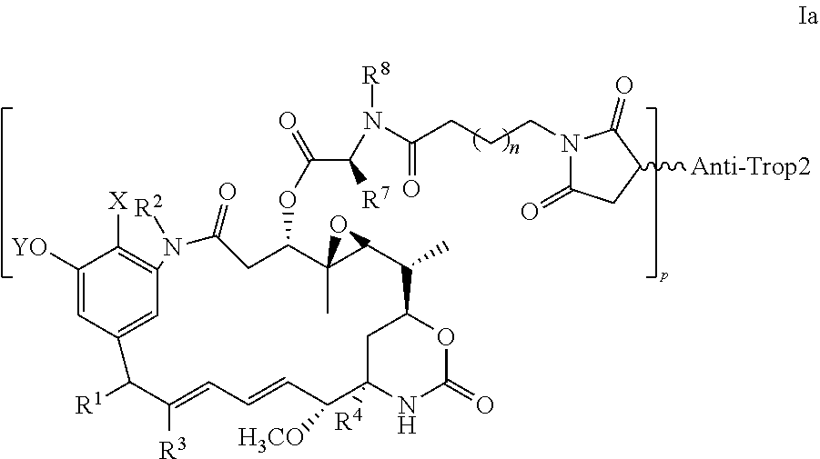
C1([YO])=CC2=CC(=C1[X])N([R2])C(=O)CC(OC(=O)C(N([R8])C(CCCN1C(=O)CC([Anti-Trop2])C1=O)=O)[R7])C1(C)C(C(C)C3CC([R4])(C([H3CO])C=CC=C([R3])C2[R1])NC(=O)O3)O1
